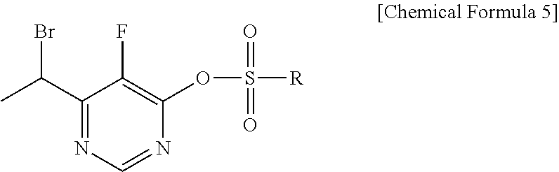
C1(C(C)Br)=NC=NC(OS([R])(=O)=O)=C1F
